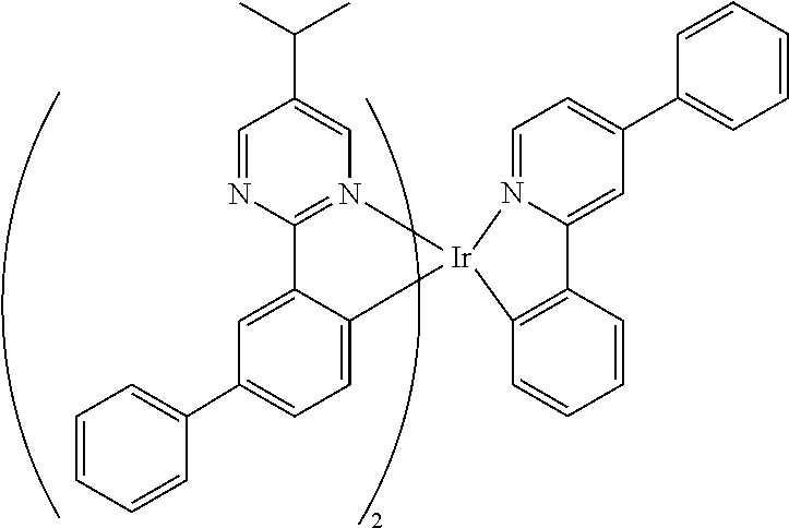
C1=CC=CC(C2=CC=C3C(=C2)C2=N(C=C(C(C)C)C=N2)[Ir]32N3=CC=C(C4=CC=CC=C4)C=C3C3=C2C=CC=C3)=C1
